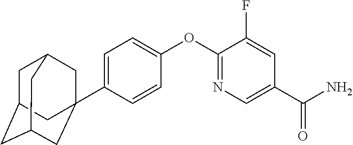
C1=C(C23CC4CC(CC(C2)C4)C3)C=CC(OC2=NC=C(C(N)=O)C=C2F)=C1
